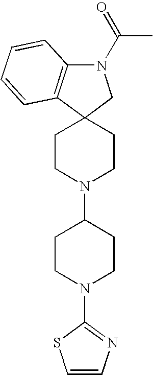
C1CN(C2CCN(C3=NC=CS3)CC2)CCC12CN(C(C)=O)C1=C2C=CC=C1
